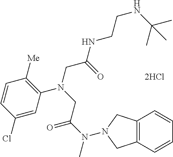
[2HCl].C1=C(Cl)C=CC([Me])=C1N(CC(NCCNC(C)(C)C)=O)CC(N(C)N1CC2=C(C=CC=C2)C1)=O
